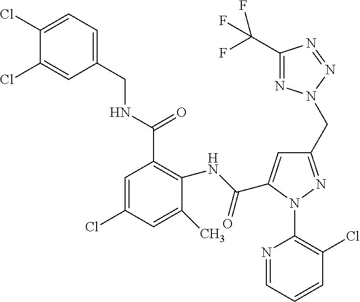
C1(Cl)=CC=C(CNC(C2=C(NC(=O)C3=CC(CN4N=C(C(F)(F)F)N=N4)=NN3C3=C(Cl)C=CC=N3)C(C)=CC(Cl)=C2)=O)C=C1Cl
